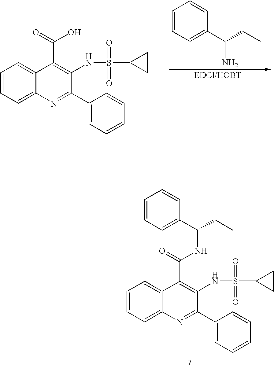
C1=CC=C2C(=C1)C(C(=O)NC(C1=CC=CC=C1)CC)=C(NS(C1CC1)(=O)=O)C(C1=CC=CC=C1)=N2.C1=CC=C2C(=C1)C(C(=O)O)=C(NS(C1CC1)(=O)=O)C(C1=CC=CC=C1)=N2.C1=CC=C(C(CC)N)C=C1.[EDCl/HOBT]
